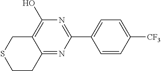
C12=NC(C3=CC=C([CF3])C=C3)=NC(O)=C1CSCC2
